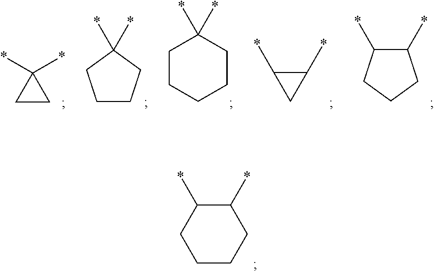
C1CCC(*)C(*)C1.C1CC1(*)*.C1CCC(*)(*)C1.C1CCCCC1(*)*.C1(*)C(*)C1.C1(*)C(*)CCC1
